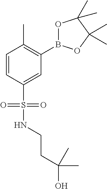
C1=CC(S(=O)(=O)NCCC(O)(C)C)=CC(B2OC(C)(C)C(C)(C)O2)=C1C
